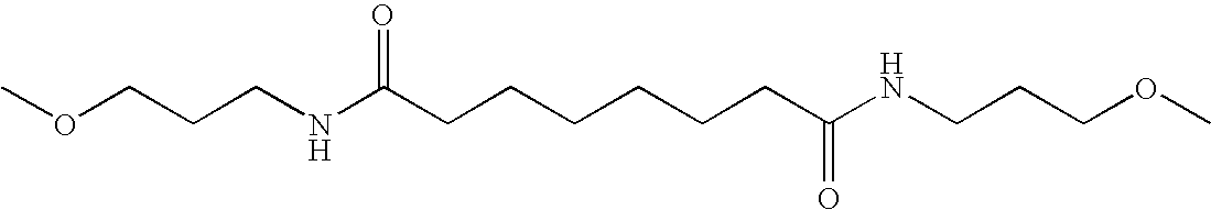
COCCCNC(CCCCCCC(NCCCOC)=O)=O
